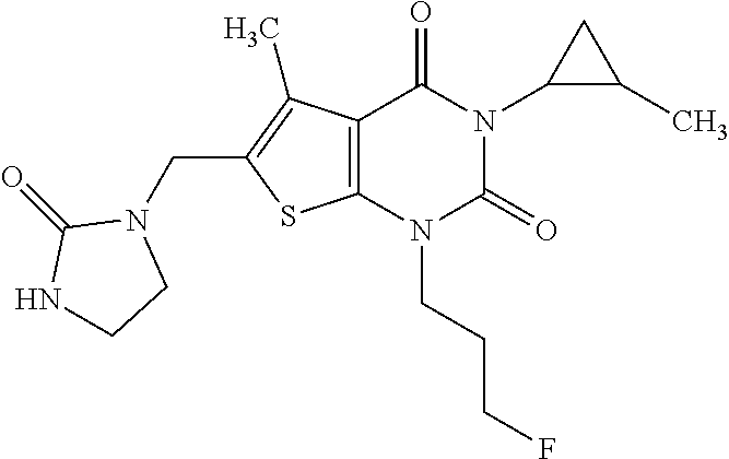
C12=C(N(CCCF)C(=O)N(C3C(C)C3)C1=O)SC(CN1C(=O)NCC1)=C2C
